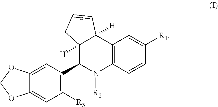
C12([H])C(C3=C([R3])C=C4C(=C3)OCO4)N([R2])C3=C(C1([H])C=CC2)C=C([R1])C=C3
